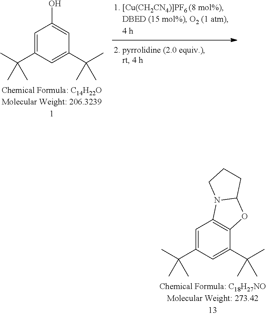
C1=C(C(C)(C)C)C=C(C(C)(C)C)C=C1O.C1=C(C(C)(C)C)C=C(C(C)(C)C)C2=C1N1C(O2)CCC1
